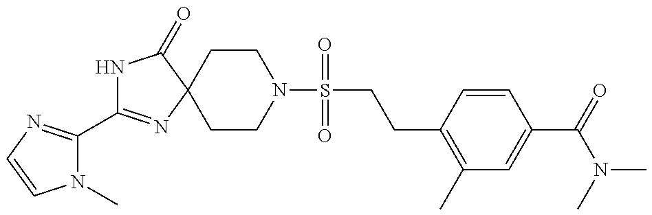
N1C(C2=NC=CN2C)=NC2(C1=O)CCN(S(CCC1=C(C)C=C(C(=O)N(C)C)C=C1)(=O)=O)CC2
